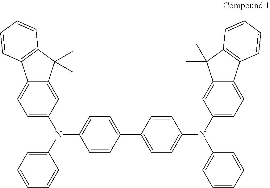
C1=CC(C2=CC=C(N(C3=CC=C4C(=C3)C(C)(C)C3=C4C=CC=C3)C3=CC=CC=C3)C=C2)=CC=C1N(C1=CC=CC=C1)C1=CC=C2C(=C1)C(C)(C)C1=C2C=CC=C1
